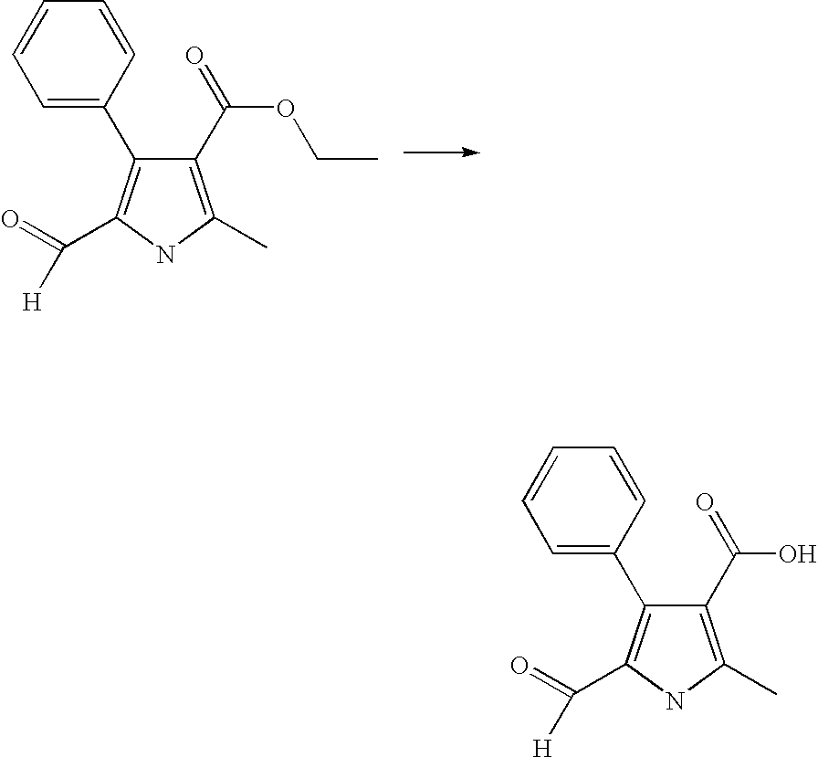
C1=C(C2=C(C([H])=O)NC(C)=C2C(=O)OCC)C=CC=C1.C1=CC=CC(C2=C(C([H])=O)NC(C)=C2C(=O)O)=C1
